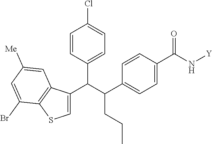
C1=CC(C(C2=CSC3=C2C=C([Me])C=C3Br)C(C2=CC=C(C(=O)N[Y])C=C2)CCC)=CC=C1Cl
